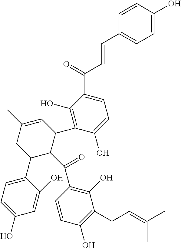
C1=C(C2C(C(C3=C(O)C(CC=C(C)C)=C(O)C=C3)=O)C(C3=C(O)C(C(=O)C=CC4=CC=C(O)C=C4)=CC=C3O)C=C(C)C2)C(O)=CC(O)=C1
